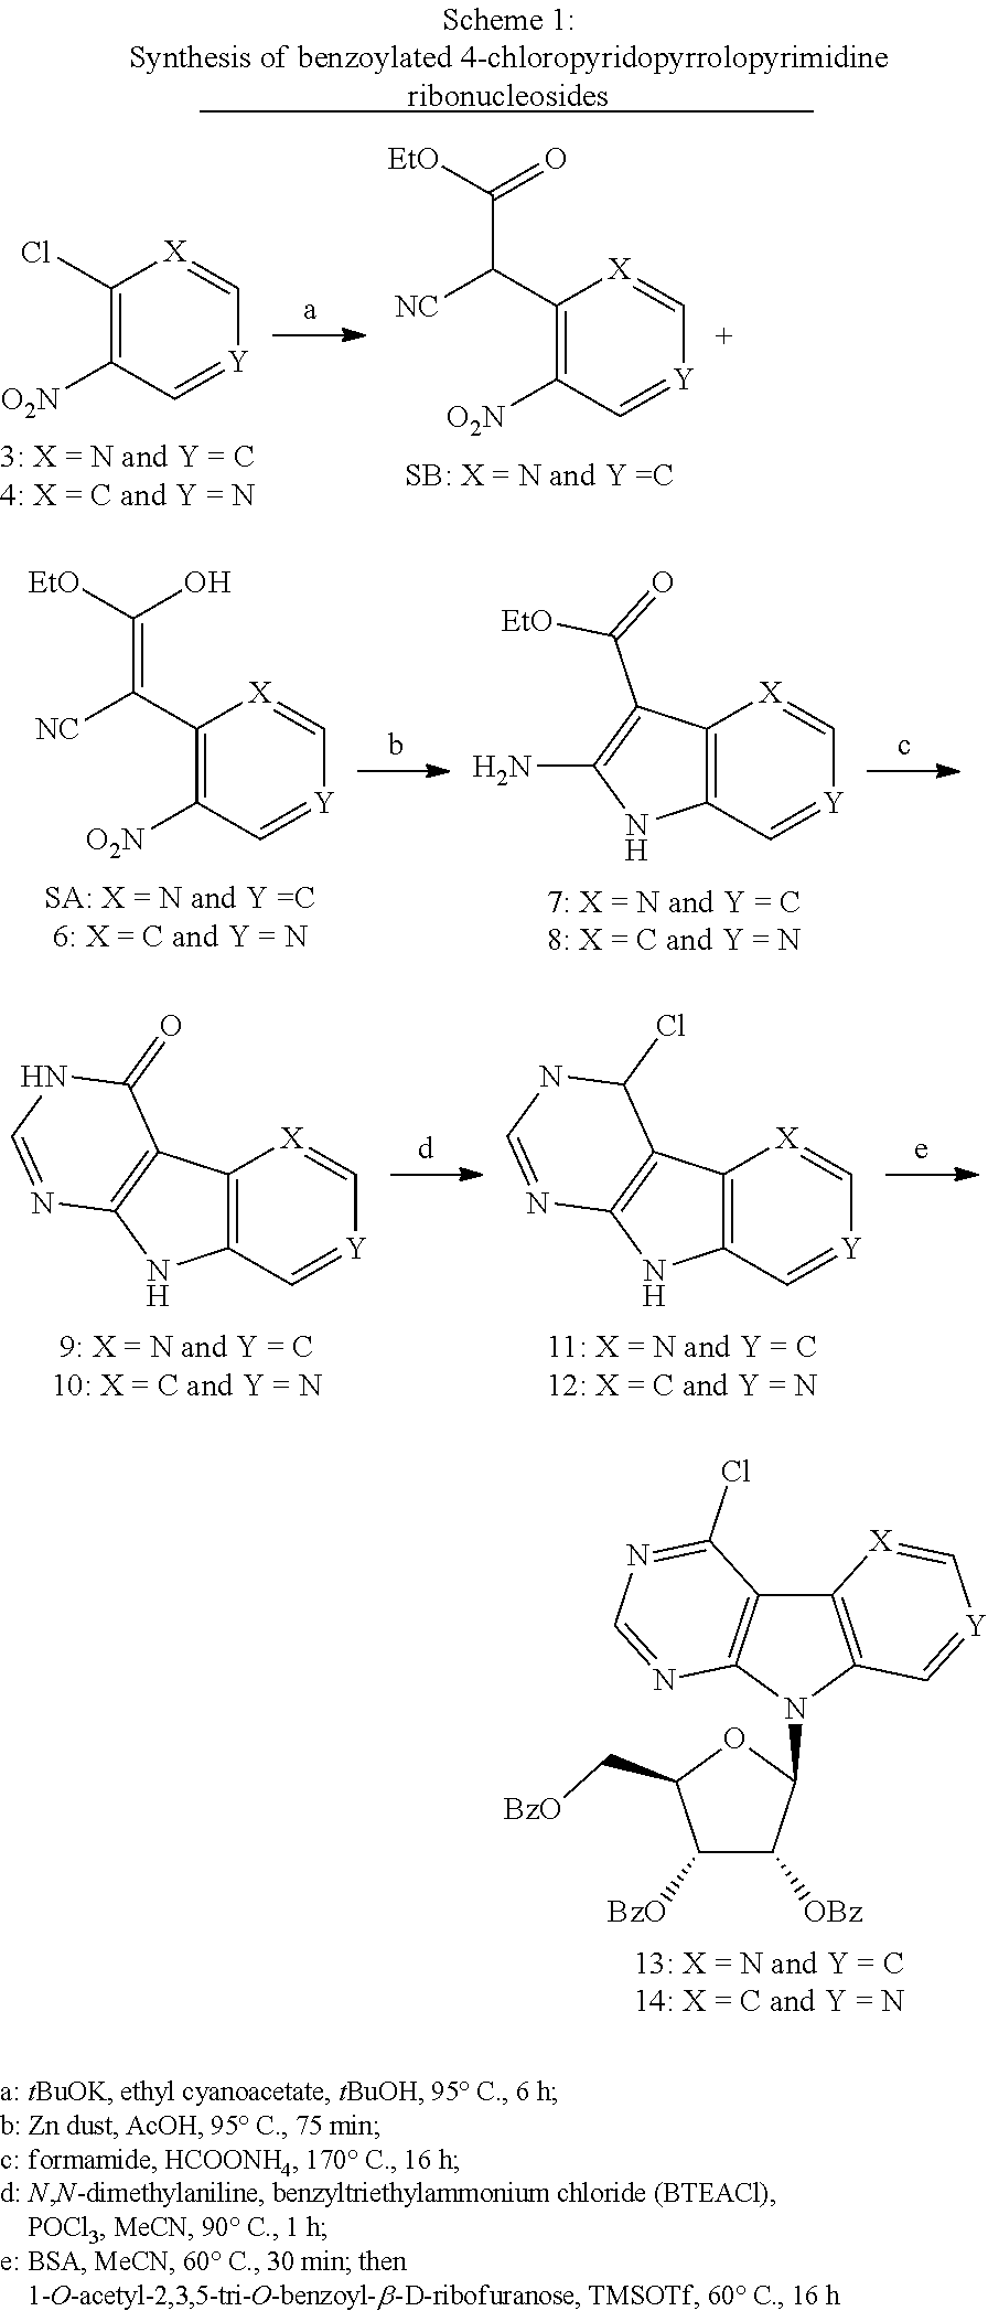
C1(C([NC])=C(O)[EtO])=C([O2N])C=[Y]C=[X]1.C12=C(C=[Y]C=[X]1)NC(N)=C2C([EtO])=O.C12=C(C=[Y]C=[X]1)NC1=C2C(=O)NC=N1.C12=C(C=[Y]C=[X]1)NC1=C2C(Cl)NC=N1.C1([BzO])C([OBz])C(N2C3=C(C4=C2N=CN=C4Cl)[X]=C[Y]=C3)OC1C[BzO].C1(Cl)=C([O2N])C=[Y]C=[X]1.C1(C([NC])C(=O)[EtO])=C([O2N])C=[Y]C=[X]1
